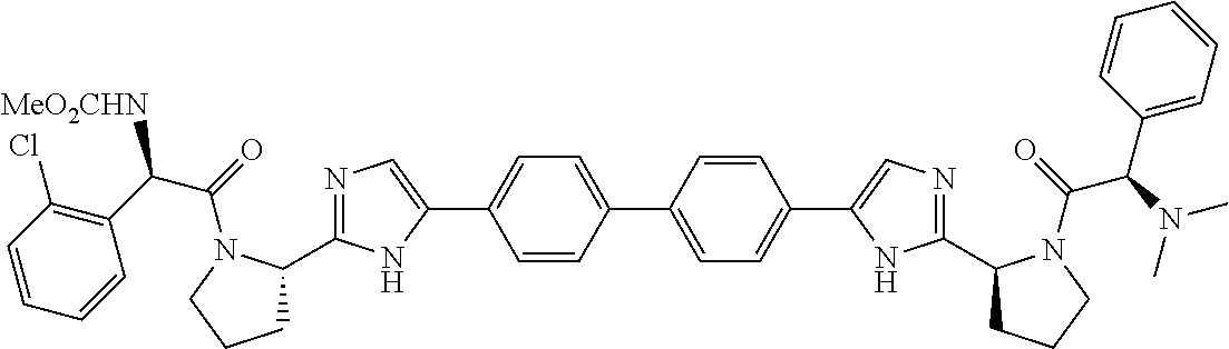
C1C(C2=NC=C(C3=CC=C(C4=CC=C(C5=CN=C(C6CCCN6C(C(C6=CC=CC=C6)N(C)C)=O)N5)C=C4)C=C3)N2)N(C(=O)C(C2=C(Cl)C=CC=C2)[MeO2CHN])CC1
